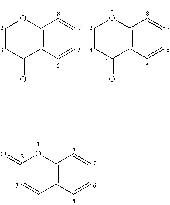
C1(=O)C=CC2=C(O1)C=CC=C2.C1CC(=O)C2=C(O1)C=CC=C2.C1=CC(=O)C2=C(O1)C=CC=C2
